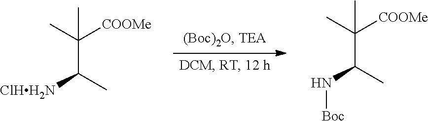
C(C([ClHH2N])C)(C)([COOMe])C.C(C(N[Boc])C)(C)([COOMe])C
